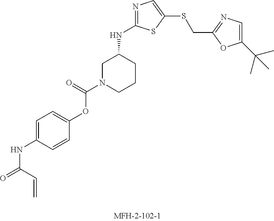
O(C(=O)N1CCCC(NC2=NC=C(SCC3=NC=C(C(C)(C)C)O3)S2)C1)C1=CC=C(NC(=O)C=C)C=C1
